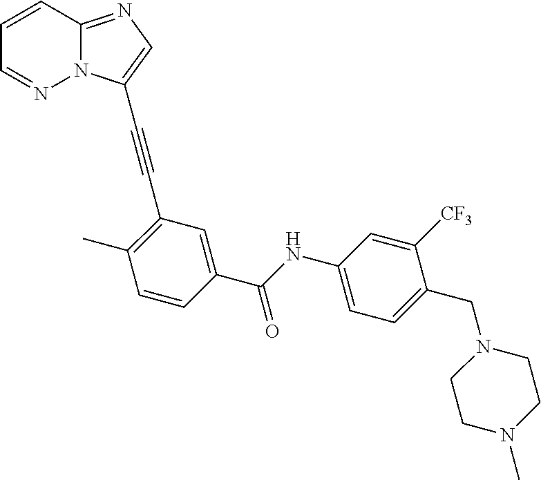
C1=CC2=NC=C(C#CC3=C(C)C=CC(C(=O)NC4=CC=C(CN5CCN(C)CC5)C([CF3])=C4)=C3)N2N=C1
